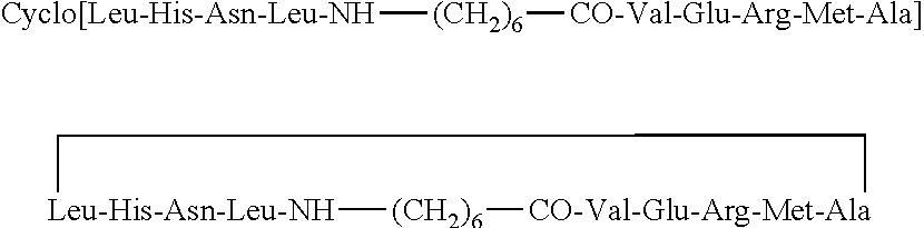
[Leu-His-Asn-Leu-NH]1[(CH2)6][CO-Val-Glu-Arg-Met-Ala]CC1.[Cyclo[Leu-His-Asn-Leu-NH][(CH2)6][CO-Val-Glu-Arg-Met-Ala]]
